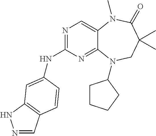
N1=C(NC2=CC3=C(C=NN3)C=C2)N=C2C(=C1)N(C)C(=O)C(C)(C)CN2C1CCCC1
